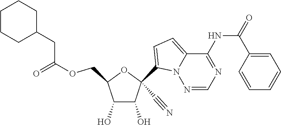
O(CC1C(O)C(O)C(C#N)(C2=CC=C3N2N=CN=C3NC(=O)C2=CC=CC=C2)O1)C(=O)CC1CCCCC1
